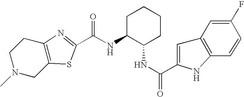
C(NC1C(NC(=O)C2=CC3=C(N2)C=CC(F)=C3)CCCC1)(=O)C1=NC2=C(CN(C)CC2)S1
